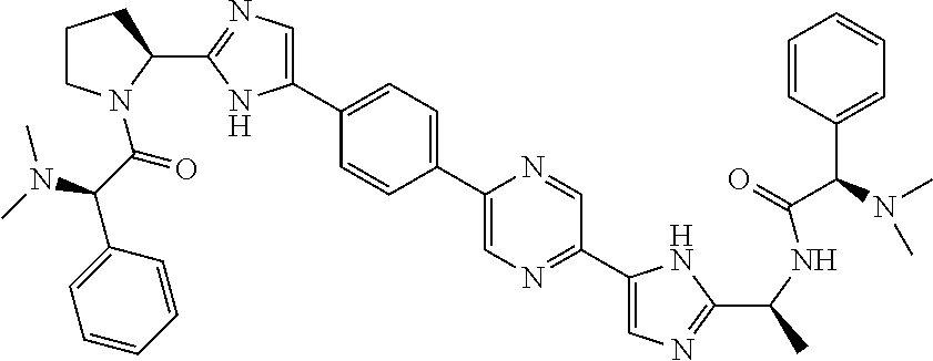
C1(C2=CC=C(C3=CN=C(C4CCCN4C(C(N(C)C)C4=CC=CC=C4)=O)N3)C=C2)=CN=C(C2=CN=C(C(C)NC(=O)C(N(C)C)C3=CC=CC=C3)N2)C=N1
